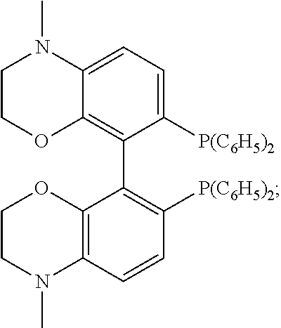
C1([P(C6H5)2])=CC=C2C(=C1C1=C([P(C6H5)2])C=CC3=C1OCCN3C)OCCN2C
